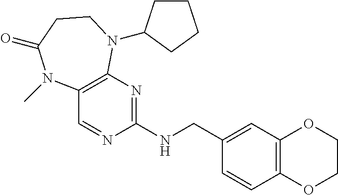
C12=C(N=C(NCC3=CC4=C(C=C3)OCCO4)N=C1)N(C1CCCC1)CCC(=O)N2C
